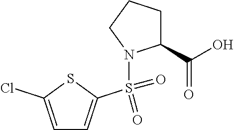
C1=C(Cl)SC(S(=O)(=O)N2C(C(O)=O)CCC2)=C1
